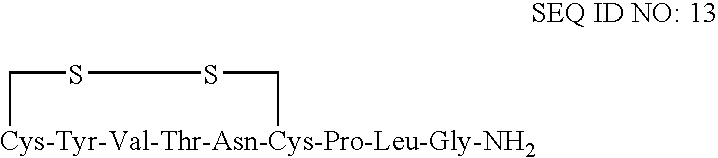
[Cys-Tyr-Val-Thr-Asn-Cys-Pro-Leu-Gly-NH2]1CSSC1
